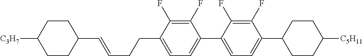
C1(C=CCCC2=CC=C(C3=CC=C(C4CCC([C5H11])CC4)C(F)=C3F)C(F)=C2F)CCC([C3H7])CC1
